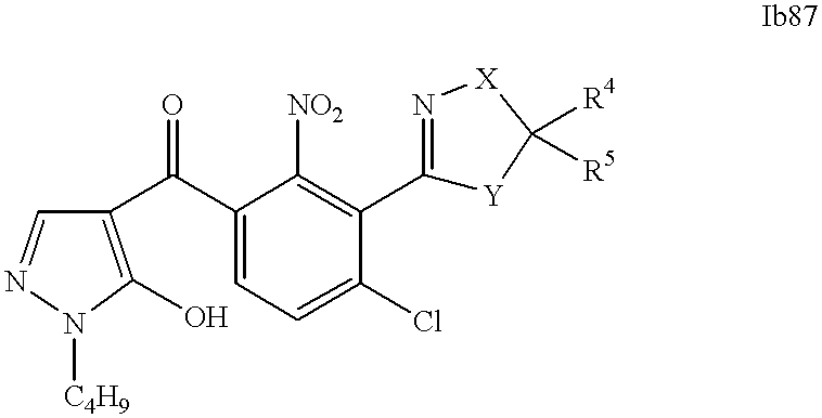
C1=NN([C4H9])C(O)=C1C(C1=CC=C(Cl)C(C2=N[X]C([R4])([R5])[Y]2)=C1[NO2])=O
